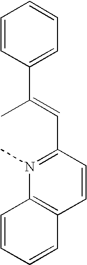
C1(C=C(C2=CC=CC=C2)C)=N(C)C2=C(C=C1)C=CC=C2
